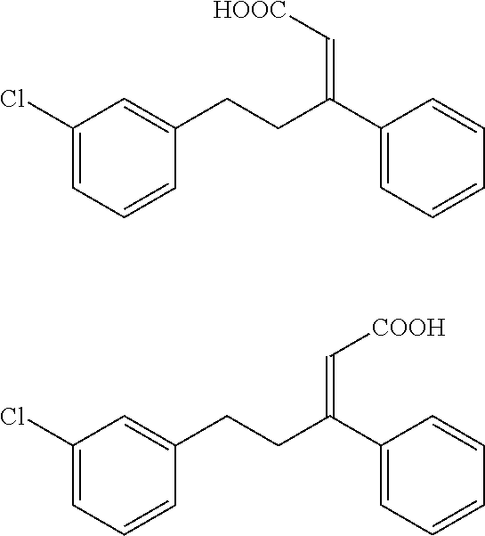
C1=CC=C(Cl)C=C1CCC(C1=CC=CC=C1)=C[HOOC].C1=CC=C(Cl)C=C1CCC(C1=CC=CC=C1)=C[COOH]
